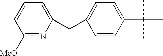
C1=C(C(C)(C)C)C=CC(CC2=CC=CC([MeO])=N2)=C1
